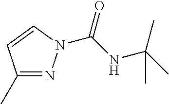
C1(C)=NN(C(NC(C)(C)C)=O)C=C1
